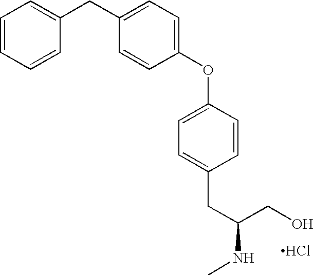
C1=CC=CC(CC2=CC=C(OC3=CC=C(CC(NC)CO)C=C3)C=C2)=C1.Cl
